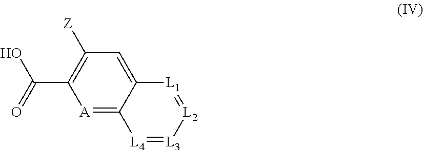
[A]1=C2C(=CC([Z])=C1C(=O)O)[L1]=[L2][L3]=[L4]2
